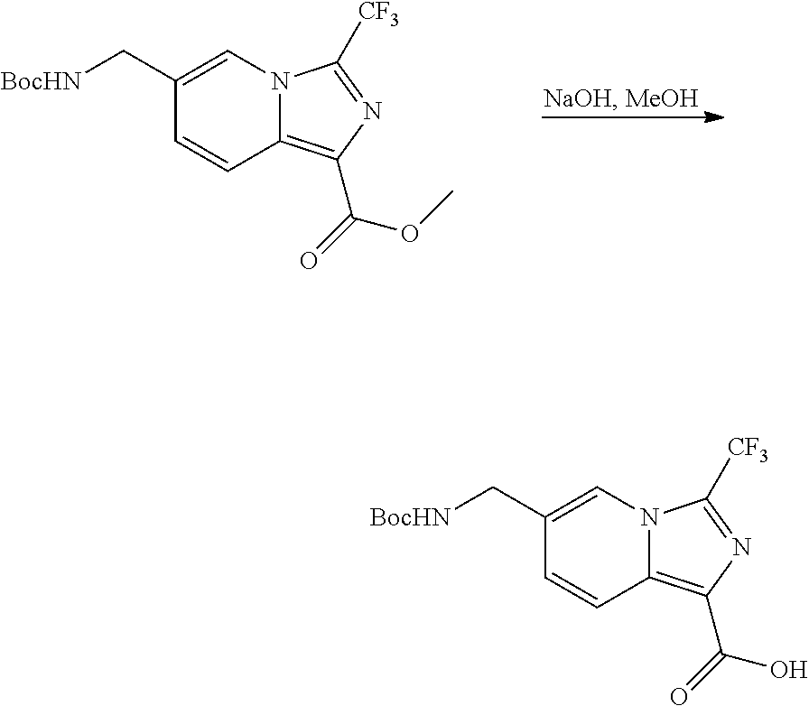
C1(C[BocHN])=CN2C(=C(C(O)=O)N=C2[CF3])C=C1.C1(C[BocHN])=CN2C(=C(C(OC)=O)N=C2[CF3])C=C1
